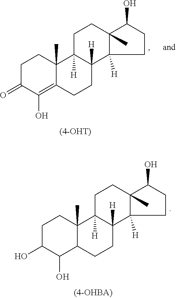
C1C(=O)C(O)=C2C(C)(C1)C1([H])C([H])(CC2)C2([H])C(C)(CC1)C(O)CC2.C1C(O)C(O)C2C(C)(C1)C1([H])C([H])(CC2)C2([H])C(C)(CC1)C(O)CC2
